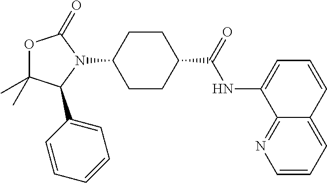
O1C(C)(C)C(C2=CC=CC=C2)N(C2CCC(C(=O)NC3=CC=CC4=CC=CN=C34)CC2)C1=O
